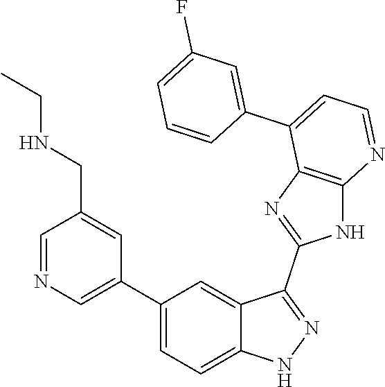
C1=NC=C(C2=CC=C3C(=C2)C(C2=NC4=C(N2)N=CC=C4C2=CC(F)=CC=C2)=NN3)C=C1CNCC
